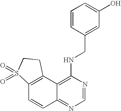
C12=C(C3=C(NCC4=CC(O)=CC=C4)N=CN=C3C=C1)CCS2(=O)=O
